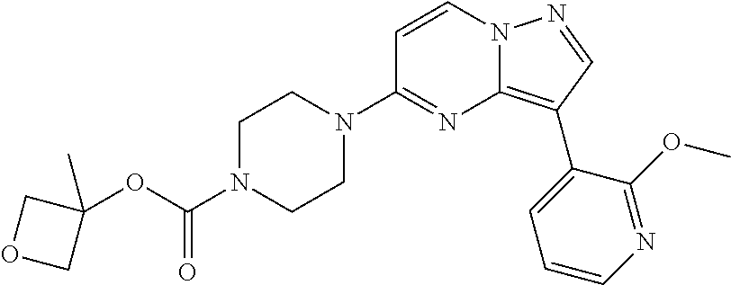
C1=CN2C(=C(C3=CC=CN=C3OC)C=N2)N=C1N1CCN(C(OC2(C)COC2)=O)CC1
